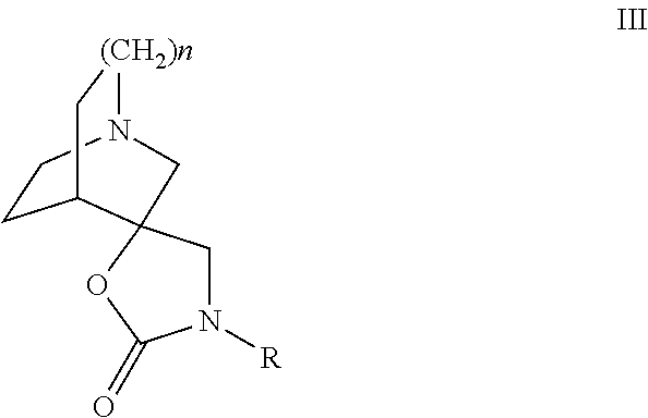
C1CN2[(CH2)n]CC1C1(C2)CN([R])C(=O)O1
